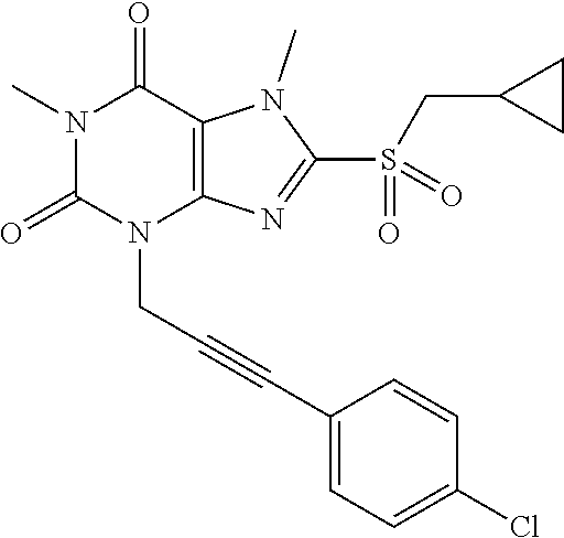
N1(C)C(=O)N(CC#CC2=CC=C(Cl)C=C2)C2=C(C1=O)N(C)C(S(=O)(CC1CC1)=O)=N2
